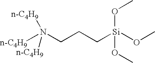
N(CCC[Si](OC)(OC)OC)([n-C4H9])([n-C4H9])[n-C4H9]
